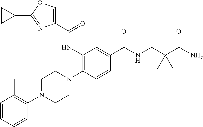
C1=CC=CC(N2CCN(C3=C(NC(C4=COC(C5CC5)=N4)=O)C=C(C(NCC4(C(N)=O)CC4)=O)C=C3)CC2)=C1C
